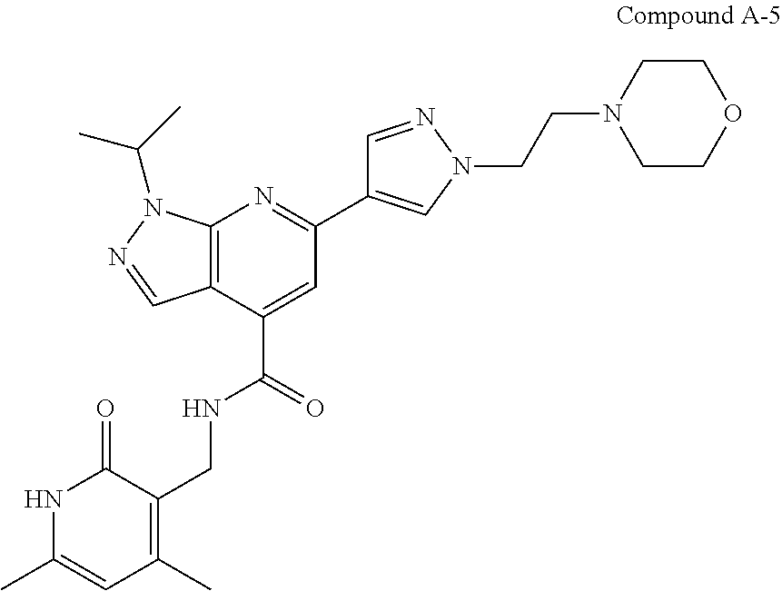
N1C(C)=CC(C)=C(CNC(C2=CC(C3=CN(CCN4CCOCC4)N=C3)=NC3=C2C=NN3C(C)C)=O)C1=O
